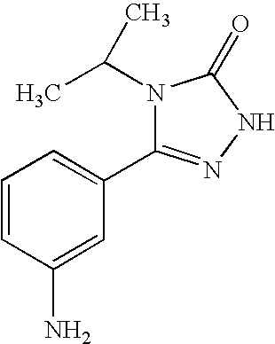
N1(C(C)C)C(C2=CC=CC(N)=C2)=NNC1=O
